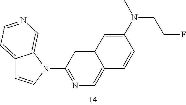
C12=CC=NC=C1N(C1=NC=C3C(=C1)C=C(N(CCF)C)C=C3)C=C2
